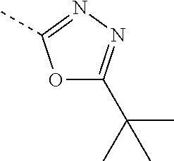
O1C(C(C)(C)C)=NN=C1C
